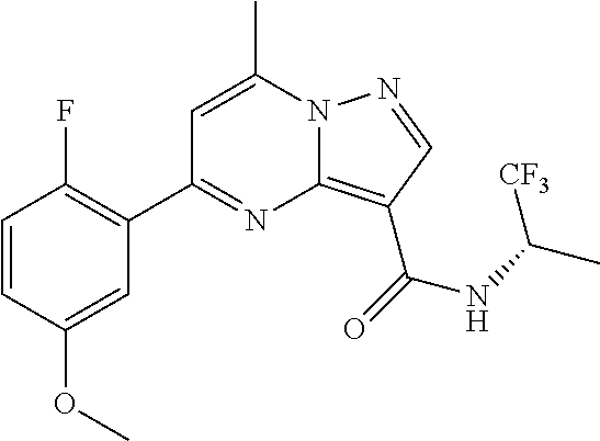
C1=CC(OC)=CC(C2=NC3=C(C(=O)NC(C)[CF3])C=NN3C(C)=C2)=C1F
